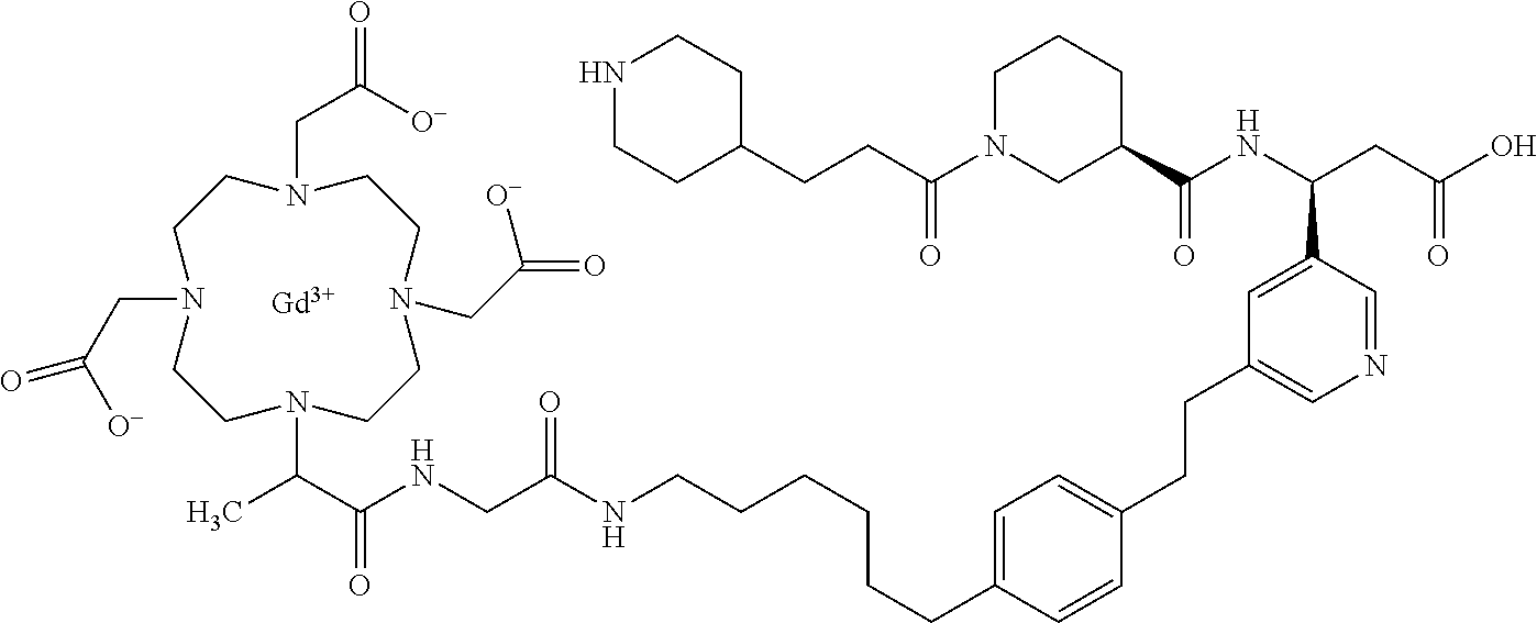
N1CCC(CCC(N2CC(C(=O)NC(C3=CC(CCC4=CC=C(CCCCCCNC(=O)CNC(=O)C(N5CCN(CC([O-])=O)CCN(CC([O-])=O)CCN(CC([O-])=O)CC5)C)C=C4)=CN=C3)CC(=O)O)CCC2)=O)CC1.[Gd]
